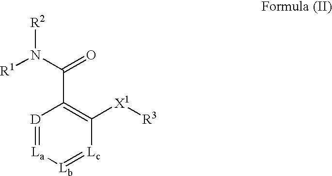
[R2]N(C(=O)C1=C([X1][R3])[Lc]=[Lb][La]=[D]1)[R1]
